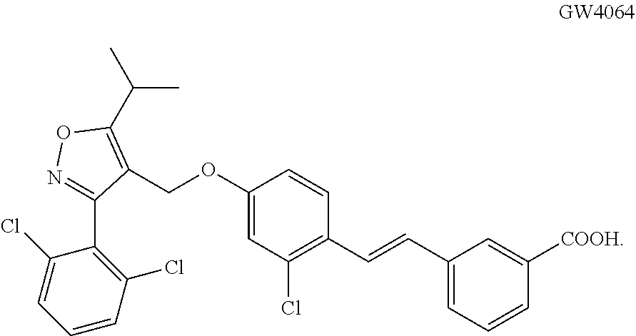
C(OC1=CC(Cl)=C(C=CC2=CC=CC([COOH])=C2)C=C1)C1=C(C(C)C)ON=C1C1=C(Cl)C=CC=C1Cl
